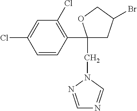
C1=CC(C2(CN3C=NC=N3)CC(Br)CO2)=C(Cl)C=C1Cl
